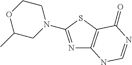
N1=C(N2CCOC(C)C2)SC2=C1NC=NC2=O
